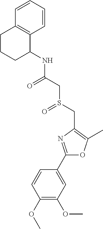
C1(C2=CC(OC)=C(OC)C=C2)=NC(CS(CC(NC2C3=C(CCC2)C=CC=C3)=O)=O)=C(C)O1
